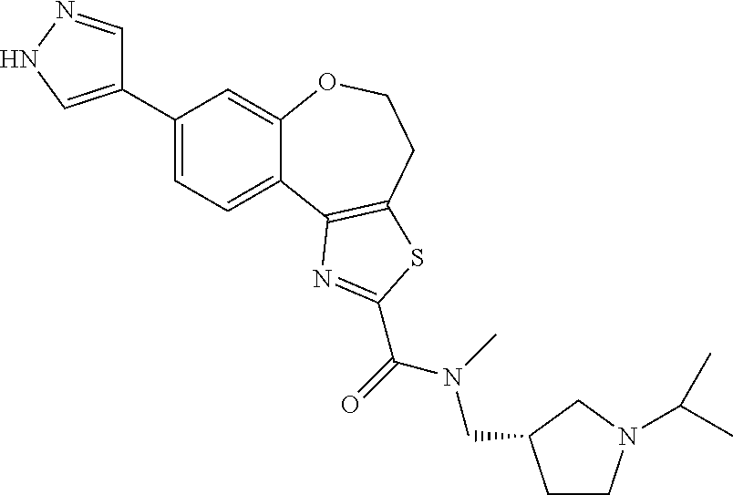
C1(C2=CNN=C2)=CC=C2C(=C1)OCCC1=C2N=C(C(N(C)CC2CCN(C(C)C)C2)=O)S1
